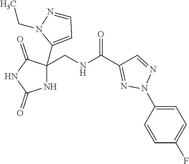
C1=C(N2N=CC(C(NCC3(C4=CC=NN4CC)NC(=O)NC3=O)=O)=N2)C=CC(F)=C1
